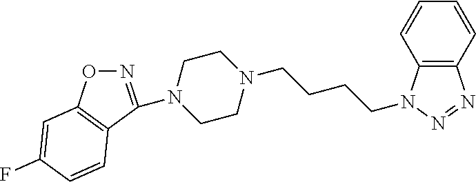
N1(C2=NOC3=C2C=CC(F)=C3)CCN(CCCCN2C3=C(N=N2)C=CC=C3)CC1
